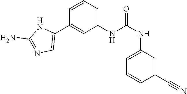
C1(NC(NC2=CC=CC(C#N)=C2)=O)=CC=CC(C2=CN=C(N)N2)=C1
